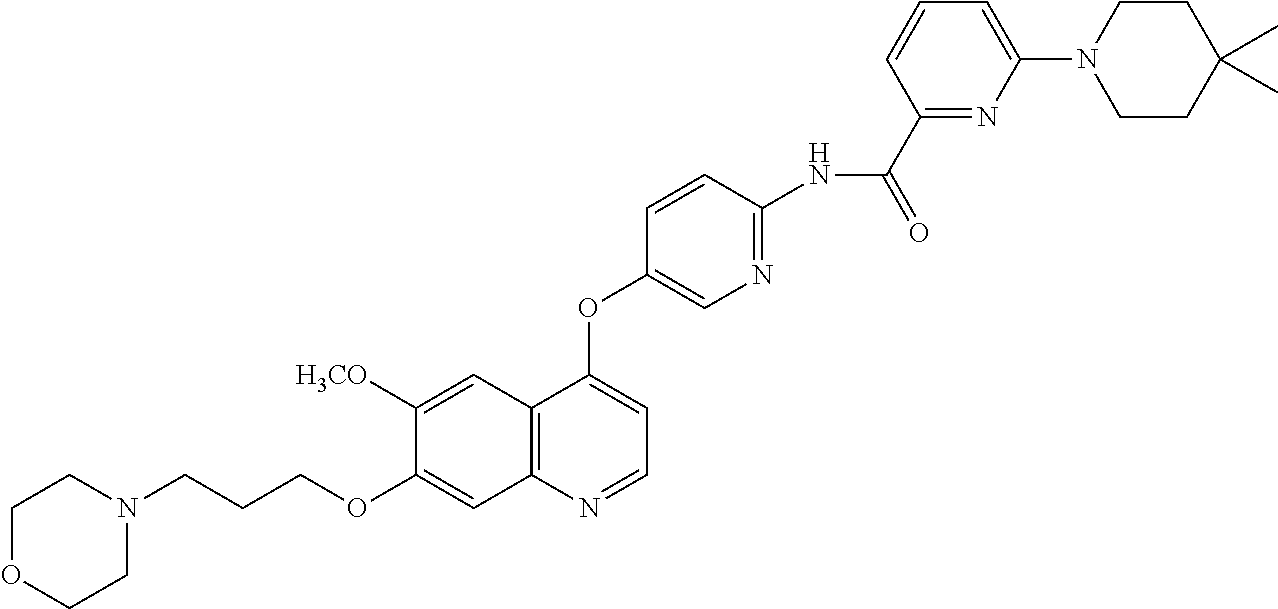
C1OCCN(CCCOC2=CC3=C(C=C2[H3CO])C(OC2=CN=C(NC(C4=NC(N5CCC(C)(C)CC5)=CC=C4)=O)C=C2)=CC=N3)C1
